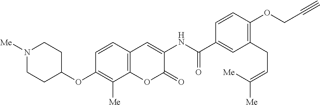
N1([Me])CCC(OC2=C([Me])C3=C(C=C2)C=C(NC(C2=CC(CC=C([Me])[Me])=C(OCC#C)C=C2)=O)C(=O)O3)CC1
